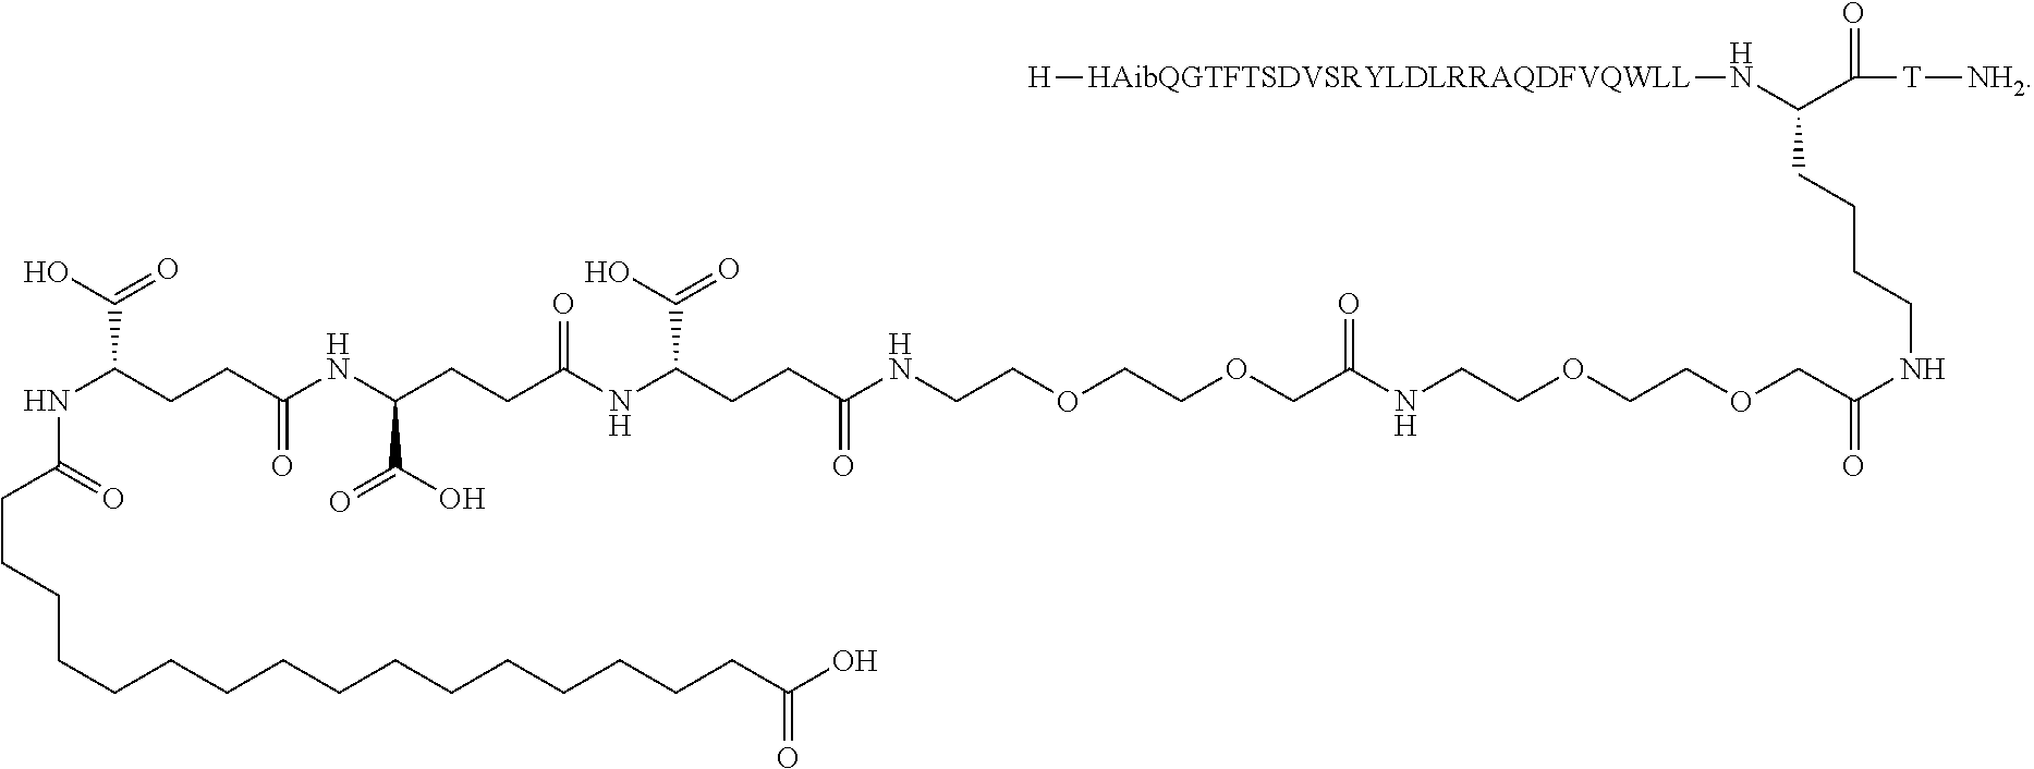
[HAibQGTFTSDVSRYLDLRRAQDFVQWLL](NC(C(=O)[T][NH2])CCCCNC(=O)COCCOCCNC(COCCOCCNC(CCC(NC(CCC(NC(CCC(NC(CCCCCCCCCCCCCCCCC(O)=O)=O)C(O)=O)=O)C(O)=O)=O)C(O)=O)=O)=O)[H]
